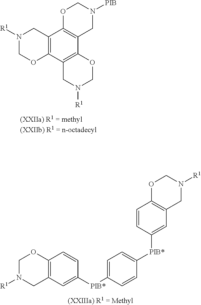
C12=C(CN([R1])CO1)C1=C(C3=C2CN([R1])CO3)CN([PIB])CO1.C12=C(C=C([PIB*]C3=CC=C([PIB*]C4=CC5=C(C=C4)OCN([R1])C5)C=C3)C=C1)CN([R1])CO2
